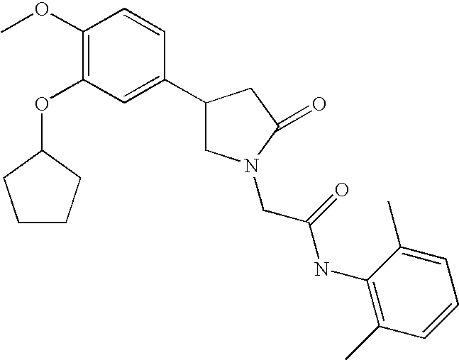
C1(OC)=C(OC2CCCC2)C=C(C2CN(CC(NC3=C(C)C=CC=C3C)=O)C(=O)C2)C=C1
